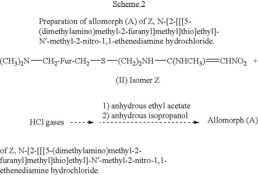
[C(NHCH3)](=[CHNO2   +])[(CH2)2NH]S[CH2-Fur-CH2][(CH3)2N]
